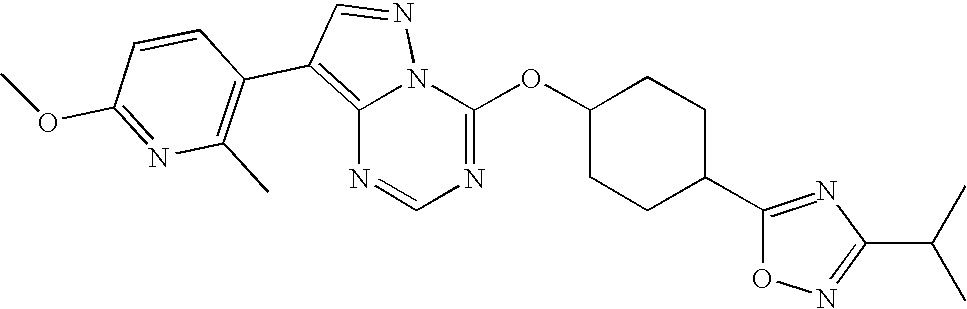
C12=C(C3=C(C)N=C(OC)C=C3)C=NN1C(OC1CCC(C3=NC(C(C)C)=NO3)CC1)=NC=N2
